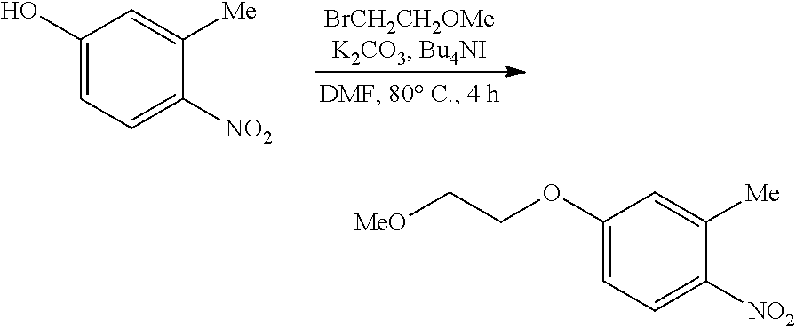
C1(O)=CC=C([NO2])C([Me])=C1.C1(OCC[MeO])=CC=C([NO2])C([Me])=C1
